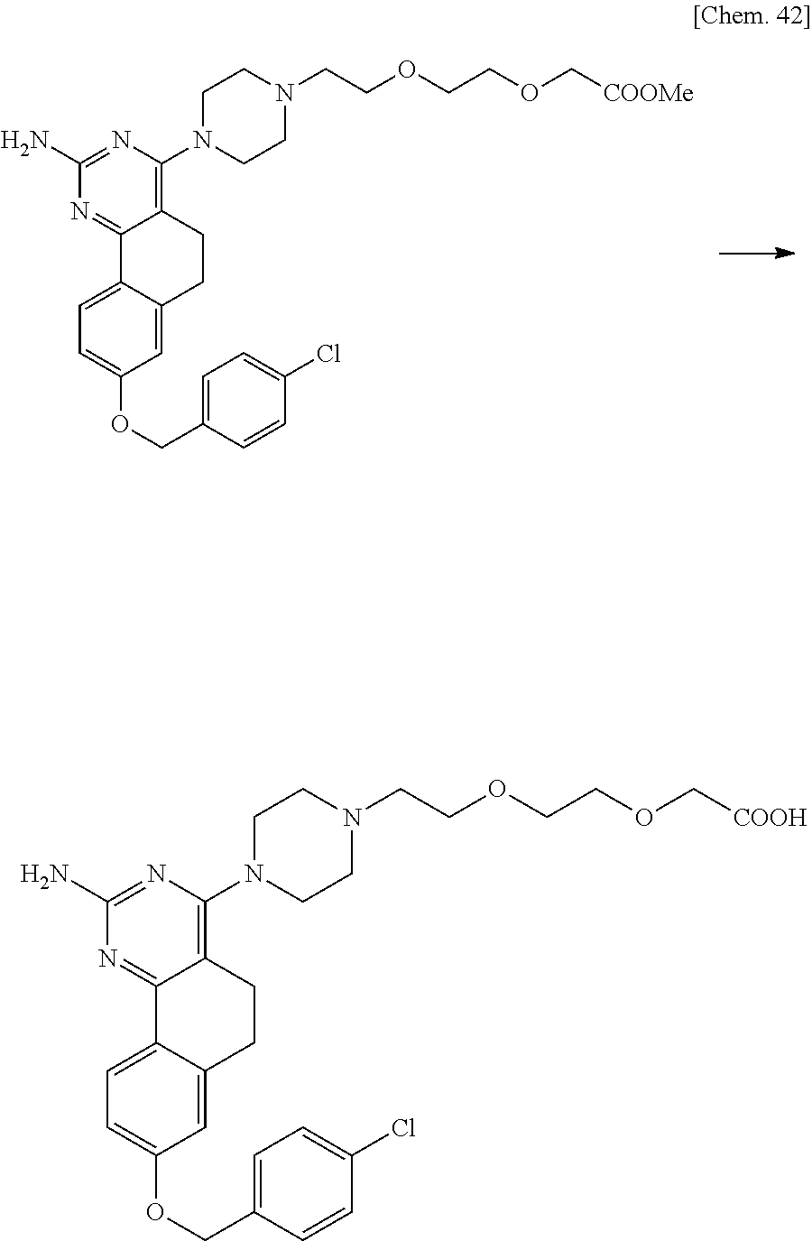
C1=C2C(=CC(OCC3=CC=C(Cl)C=C3)=C1)CCC1=C(N3CCN(CCOCCOC[COOMe])CC3)N=C(N)N=C21.C1=C2C(=CC(OCC3=CC=C(Cl)C=C3)=C1)CCC1=C(N3CCN(CCOCCOC[COOH])CC3)N=C(N)N=C21
